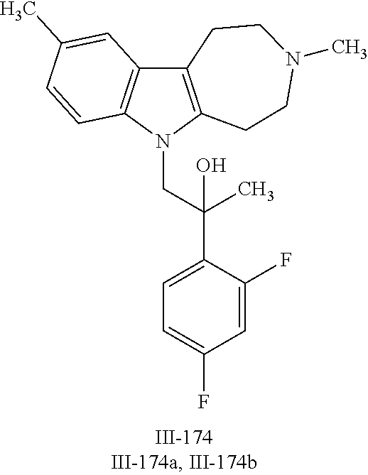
N1(CC(C2=CC=C(F)C=C2F)(C)O)C2=C(C3=C1C=CC(C)=C3)CCN(C)CC2
